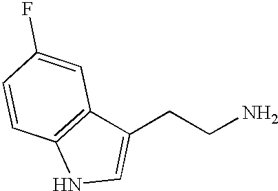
C1(CCN)=CNC2=C1C=C(F)C=C2
